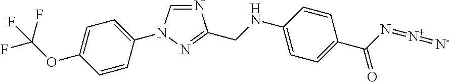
C1=C(OC(F)(F)F)C=CC(N2C=NC(CNC3=CC=C(C(=O)N=[N+]=[N-])C=C3)=N2)=C1
